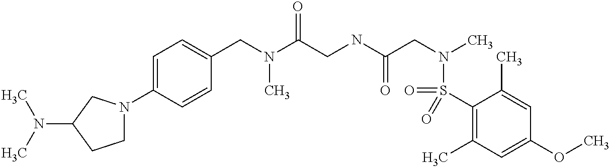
C(N(C(CNC(CN(C)S(=O)(C1=C(C)C=C(OC)C=C1C)=O)=O)=O)C)C1=CC=C(N2CCC(N(C)C)C2)C=C1
